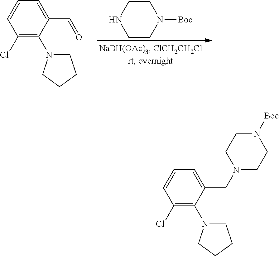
C1(C=O)=CC=CC(Cl)=C1N1CCCC1.C1CNCCN1[Boc].C1(CN2CCN([Boc])CC2)=CC=CC(Cl)=C1N1CCCC1
